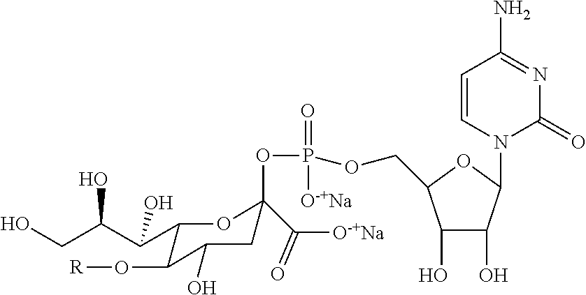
C1(C(C(CO)O)O)C(O[R])C(O)CC(C([O-+Na])=O)(OP(OCC2C(O)C(O)C(N3C(=O)N=C(N)C=C3)O2)(=O)[O-+Na])O1
